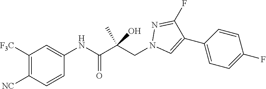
C1([F3C])=C([NC])C=CC(NC(C(CN2C=C(C3=CC=C(F)C=C3)C(F)=N2)(C)O)=O)=C1
